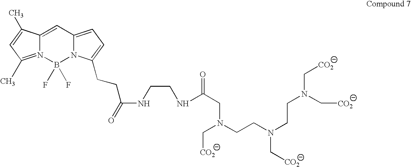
N12=C(C)C=C(C)C1=CC1=CC=C(CCC(NCCNC(CN(CCN(CCN(C[CO2])C[CO2])C[CO2])C[CO2])=O)=O)N1B2(F)F
